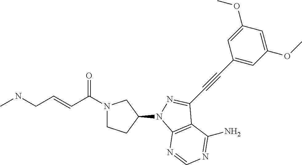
N1(C(C=CCNC)=O)CCC(N2C3=C(C(C#CC4=CC(OC)=CC(OC)=C4)=N2)C(N)=NC=N3)C1
